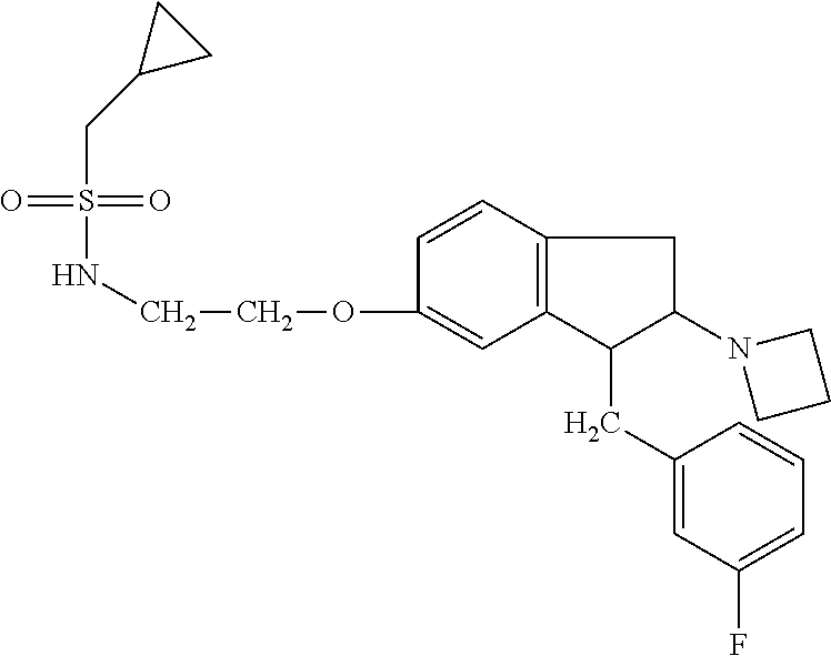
O=S(=O)(CC1CC1)NCCOC1=CC2=C(C=C1)CC(N1CCC1)C2CC1=CC(F)=CC=C1
